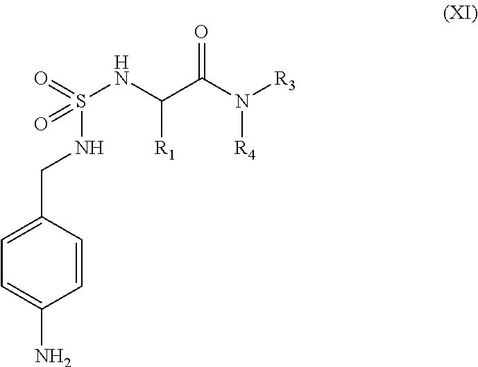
C1=C(N)C=CC(CNS(NC(C(N([R3])[R4])=O)[R1])(=O)=O)=C1
